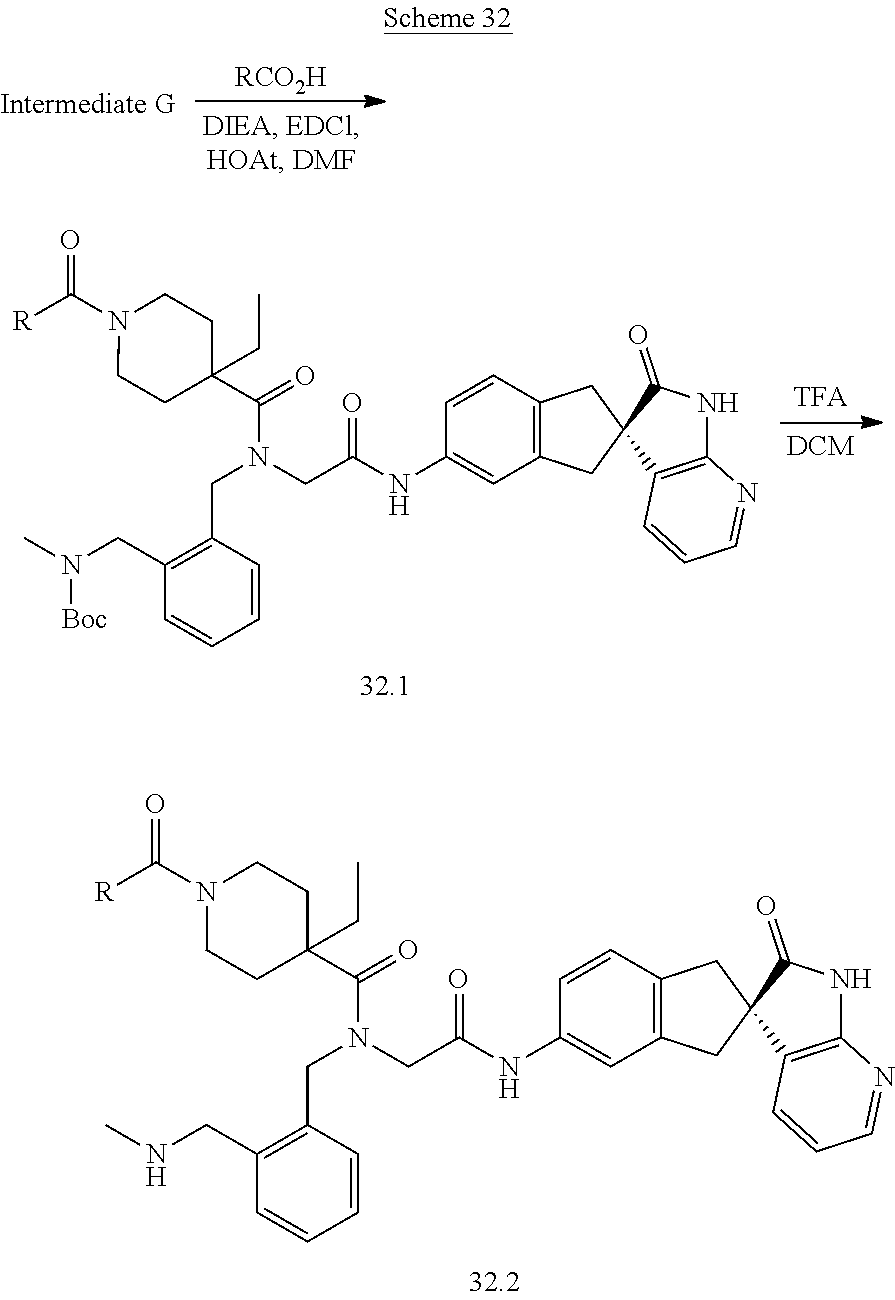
[R]C(N1CCC(C(=O)N(CC(NC2=CC3=C(C=C2)CC2(C3)C3=C(NC2=O)N=CC=C3)=O)CC2=C(CNC)C=CC=C2)(CC)CC1)=O.[RCO2H].[R]C(N1CCC(C(=O)N(CC(NC2=CC3=C(C=C2)CC2(C3)C3=C(NC2=O)N=CC=C3)=O)CC2=C(CN(C)[Boc])C=CC=C2)(CC)CC1)=O
